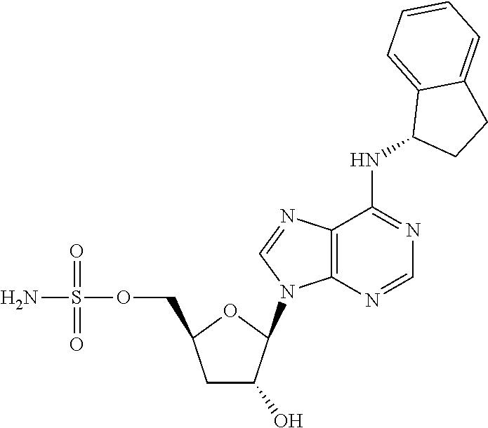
C1C(O)C(N2C3=C(N=C2)C(NC2CCC4=CC=CC=C24)=NC=N3)OC1COS(N)(=O)=O
